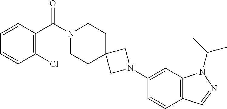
C12=C(C=C(N3CC4(CCN(C(=O)C5=C(Cl)C=CC=C5)CC4)C3)C=C1)N(C(C)C)N=C2
